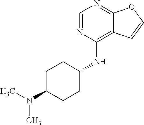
C1=NC(NC2CCC(N(C)C)CC2)=C2C(=N1)OC=C2
